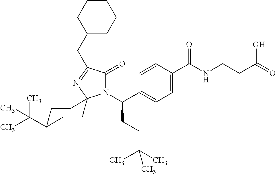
N1(C(C2=CC=C(C(NCCC(=O)O)=O)C=C2)CCC(C)(C)C)C(=O)C(CC2CCCCC2)=NC12CCC(C(C)(C)C)CC2
